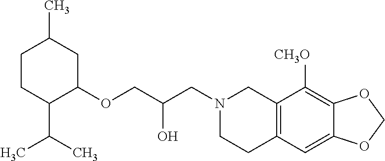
C1CC(C(C)C)C(OCC(CN2CCC3=C(C2)C([CH3O])=C2C(=C3)OCO2)O)CC1C
